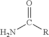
O=C([R])N
